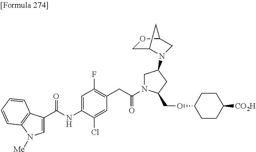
C1=C(C(NC2=CC(F)=C(CC(N3CC(N4C5COC(C4)C5)CC3COC3CCC([CO2H])CC3)=O)C=C2Cl)=O)C2=C(C=CC=C2)N1[Me]
